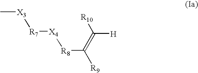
C[X3][R7][X4][R8]C([R9])=C([H])[R10]
